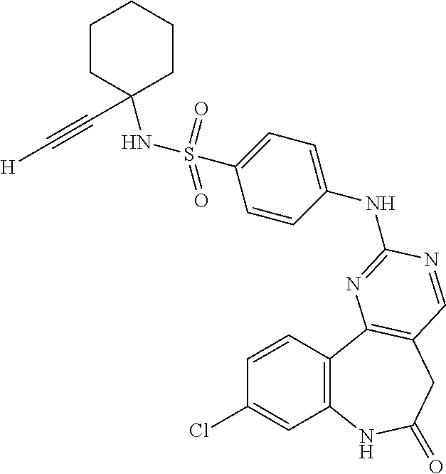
C1(Cl)=CC2=C(C=C1)C1=C(CC(=O)N2)C=NC(NC2=CC=C(S(NC3(C#C[H])CCCCC3)(=O)=O)C=C2)=N1
